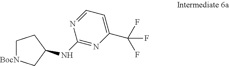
C1[BocN]CC(NC2=NC(C(F)(F)F)=CC=N2)C1
